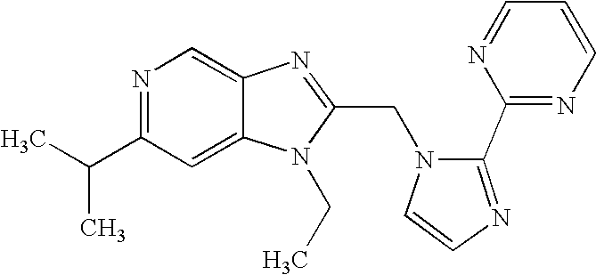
C12=CC(C(C)C)=NC=C1N=C(CN1C=CN=C1C1=NC=CC=N1)N2CC
